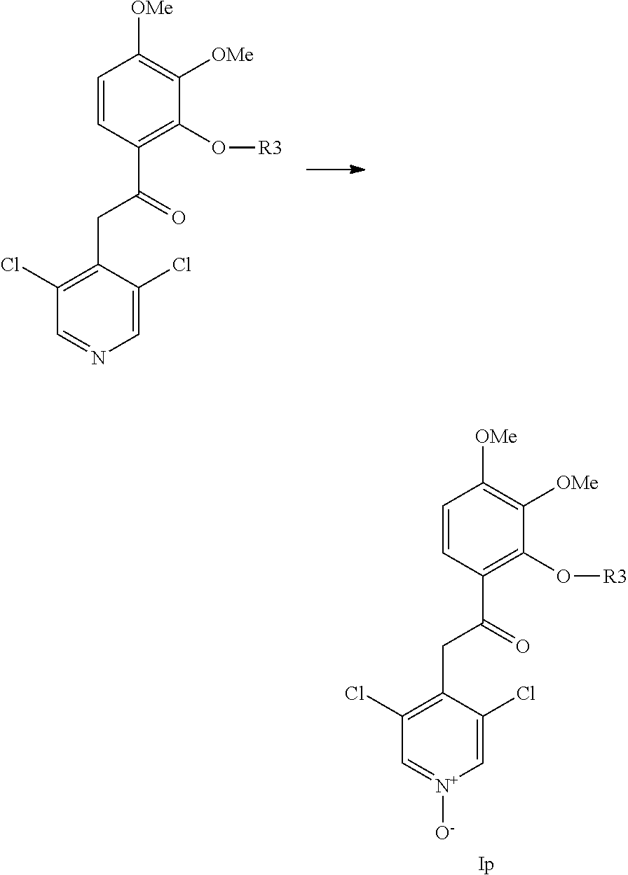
C1=CC(C(=O)CC2=C(Cl)C=NC=C2Cl)=C(O[R3])C([OMe])=C1[OMe].C1=CC(C(=O)CC2=C(Cl)C=[N+]([O-])C=C2Cl)=C(O[R3])C([OMe])=C1[OMe].[Ip]
